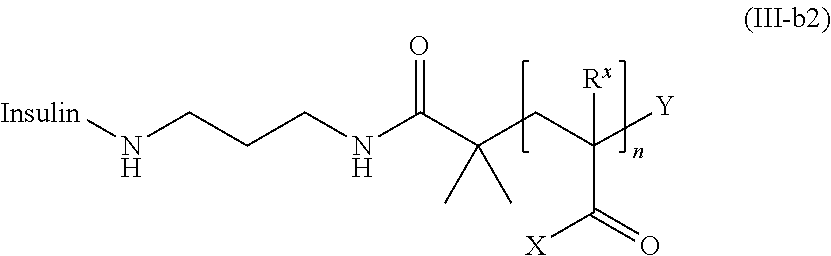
N(CCCNC(C(CC([Y])([Rx])C(=O)[X])(C)C)=O)[Insulin]
